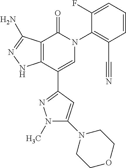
C12=C(C(C3=NN(C)C(N4CCOCC4)=C3)=CN(C3=C(C#N)C=CC=C3F)C1=O)NN=C2N
